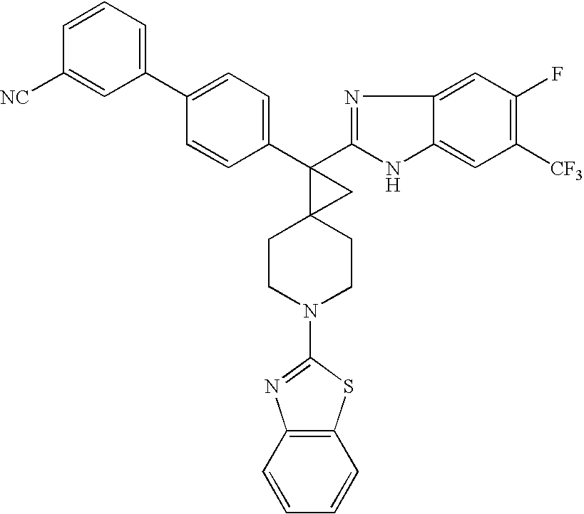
C1(C2=CC=CC([NC])=C2)=CC=C(C2(C3=NC4=CC(F)=C([CF3])C=C4N3)C3(CCN(C4=NC5=C(S4)C=CC=C5)CC3)C2)C=C1
